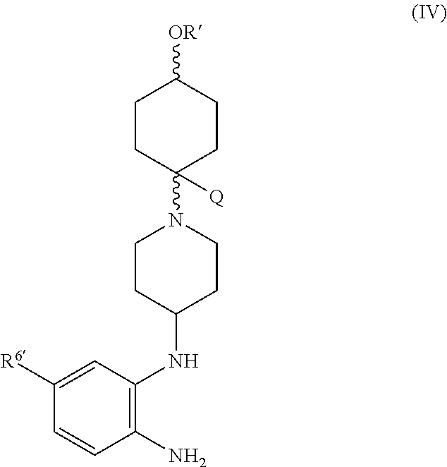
C1(N)=C(NC2CCN(C3([Q])CCC([OR])CC3)CC2)C=C([R6])C=C1
